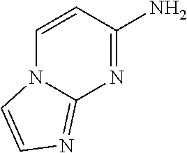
N12C(=NC=C1)N=C(N)C=C2
